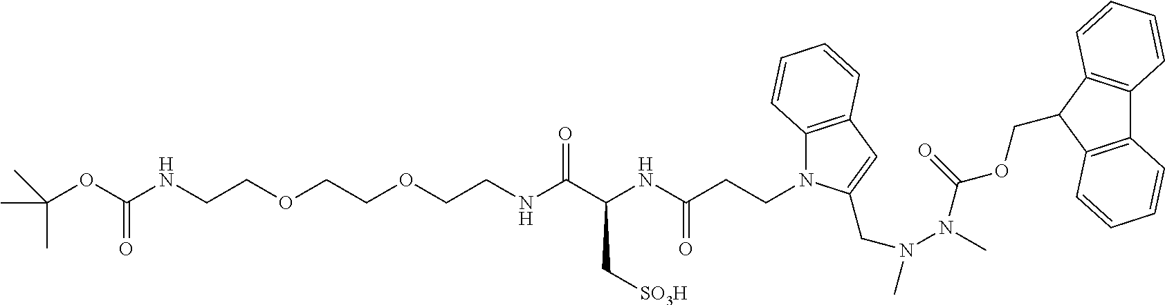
C(OC(NCCOCCOCCNC(C(NC(CCN1C2=C(C=C1CN(N(C)C(=O)OCC1C3=C(C4=C1C=CC=C4)C=CC=C3)C)C=CC=C2)=O)C[SO3H])=O)=O)(C)(C)C
